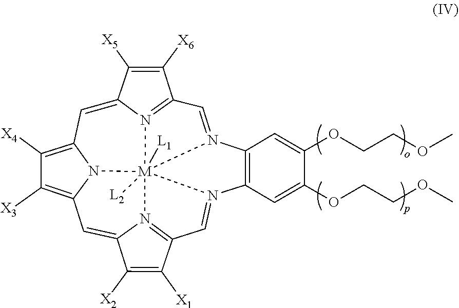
C1=N2C3=C(N4=CC5=N6C(=CC7=C([X3])C([X4])=C8N7[M]246([L1])([L2])N2=C1C([X6])=C([X5])C2=C8)C([X2])=C5[X1])C=C(OCCOC)C(OCCOC)=C3
